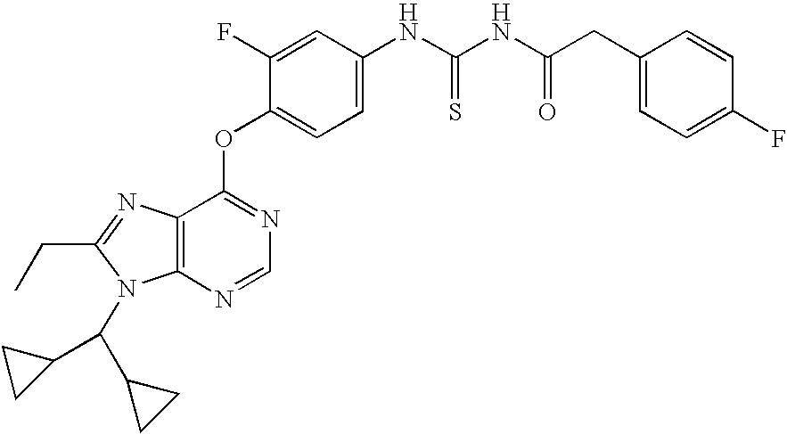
C1=C(F)C(OC2=NC=NC3=C2N=C(CC)N3C(C2CC2)C2CC2)=CC=C1NC(NC(CC1=CC=C(F)C=C1)=O)=S
